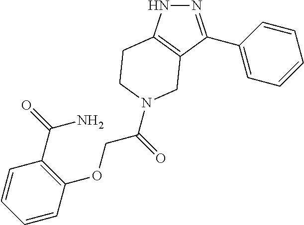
N1N=C(C2=CC=CC=C2)C2=C1CCN(C(COC1=C(C(N)=O)C=CC=C1)=O)C2
